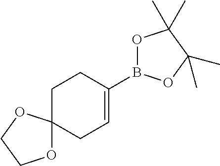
C1C=C(B2OC(C)(C)C(C)(C)O2)CCC12OCCO2
